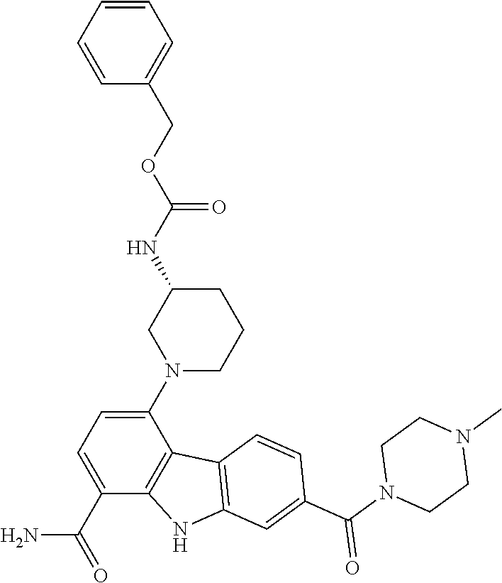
C(OC(NC1CCCN(C2=CC=C(C(=O)N)C3=C2C2=C(N3)C=C(C(N3CCN(C)CC3)=O)C=C2)C1)=O)C1=CC=CC=C1
